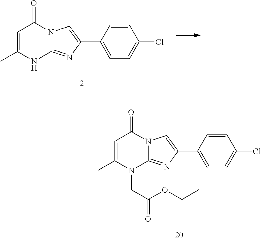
C1=C(C)NC2=NC(C3=CC=C(Cl)C=C3)=CN2C1=O.C1=C(C)N(CC(OCC)=O)C2=NC(C3=CC=C(Cl)C=C3)=CN2C1=O
